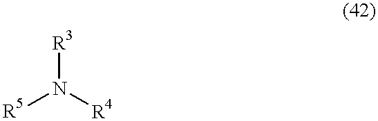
N([R3])([R5])[R4]
